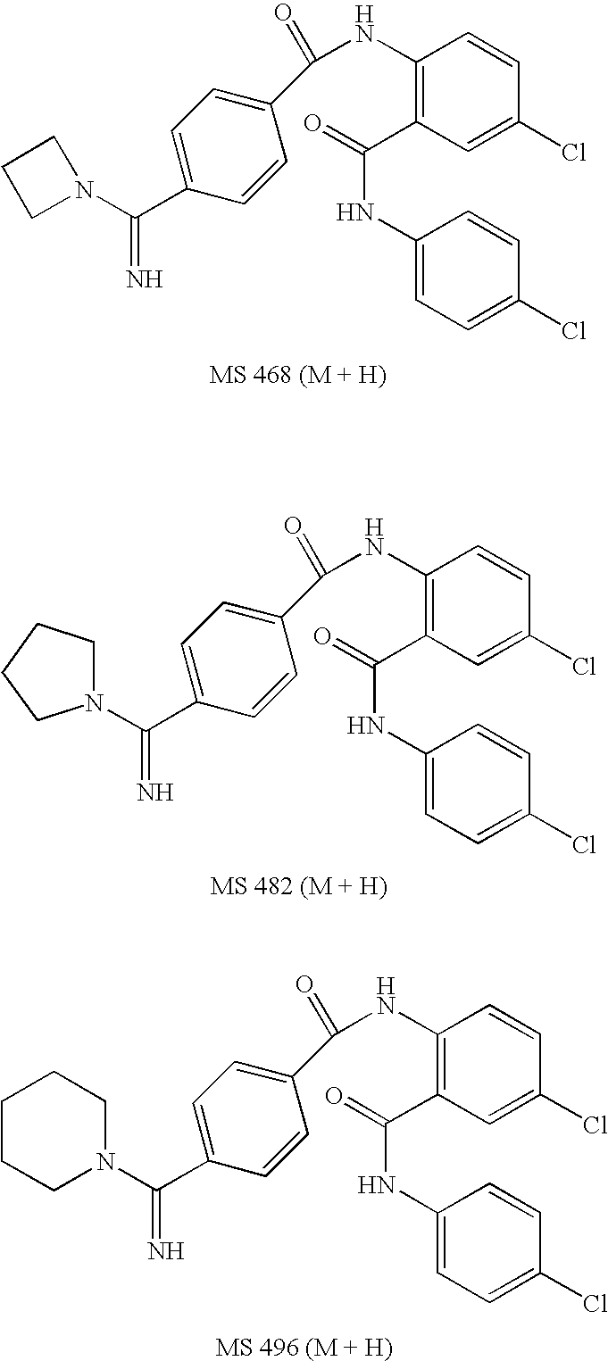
C1(NC(=O)C2=CC=C(C(N3CCC3)=N)C=C2)=C(C(=O)NC2=CC=C(Cl)C=C2)C=C(Cl)C=C1.C1(NC(=O)C2=CC=C(C(=N)N3CCCC3)C=C2)=C(C(=O)NC2=CC=C(Cl)C=C2)C=C(Cl)C=C1.C1(NC(=O)C2=CC=C(C(N3CCCCC3)=N)C=C2)=C(C(=O)NC2=CC=C(Cl)C=C2)C=C(Cl)C=C1
